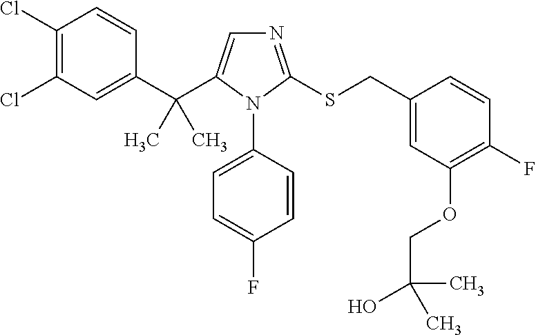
C1(Cl)=C(Cl)C=C(C(C2=CN=C(SCC3=CC(OCC(O)(C)C)=C(F)C=C3)N2C2=CC=C(F)C=C2)(C)C)C=C1
